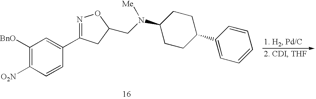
C1([BnO])=C([O2N])C=CC(C2=NOC(CN([Me])C3CCC(C4=CC=CC=C4)CC3)C2)=C1
